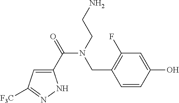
C1(C(=O)N(CCN)CC2=C(F)C=C(O)C=C2)=CC([F3C])=NN1
